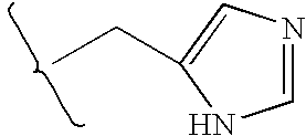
C(C)C1=CN=CN1
